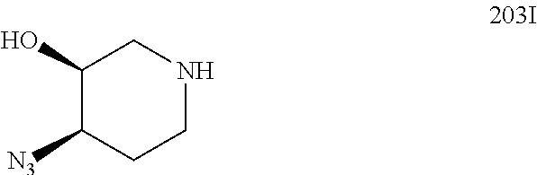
C1(O)C([N3])CCNC1
